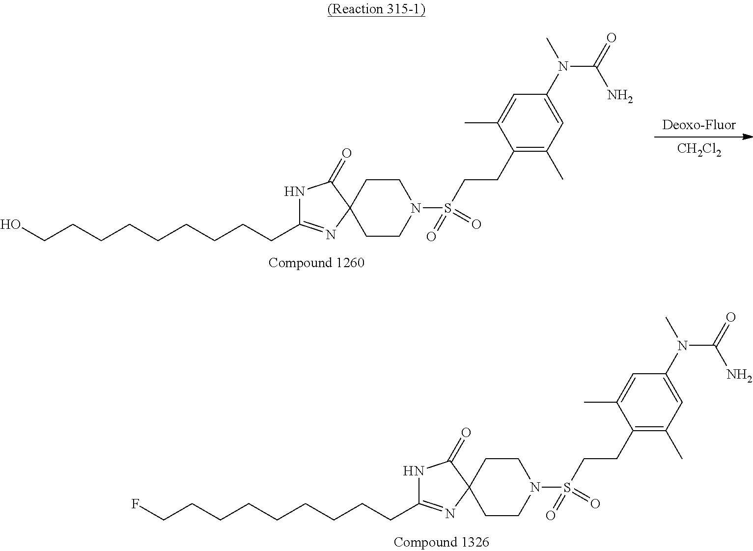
FCCCCCCCCCC1=NC2(C(=O)N1)CCN(S(CCC1=C(C)C=C(N(C)C(=O)N)C=C1C)(=O)=O)CC2.OCCCCCCCCCC1=NC2(C(=O)N1)CCN(S(CCC1=C(C)C=C(N(C)C(=O)N)C=C1C)(=O)=O)CC2.[CH2Cl2]
